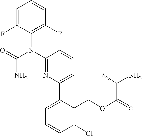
C1=C(F)C(N(C2=NC(C3=CC=CC(Cl)=C3COC(=O)C(C)N)=CC=C2)C(=O)N)=C(F)C=C1
